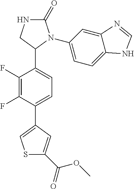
C1(=O)NCC(C2=CC=C(C3=CSC(C(=O)OC)=C3)C(F)=C2F)N1C1=CC=C2C(=C1)N=CN2
